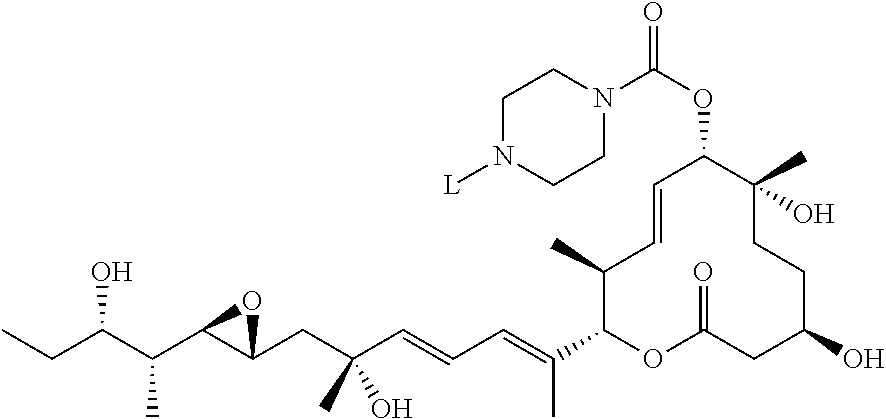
C1(C)C(C(=CC=CC(CC2OC2C(C(CC)O)C)(C)O)C)OC(=O)CC(O)CCC(C)(O)C(OC(=O)N2CCN([L])CC2)C=C1
